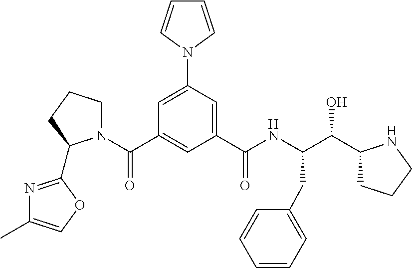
C1(C(NC(C(O)C2CCCN2)CC2=CC=CC=C2)=O)=CC(N2C=CC=C2)=CC(C(N2CCCC2C2=NC(C)=CO2)=O)=C1
